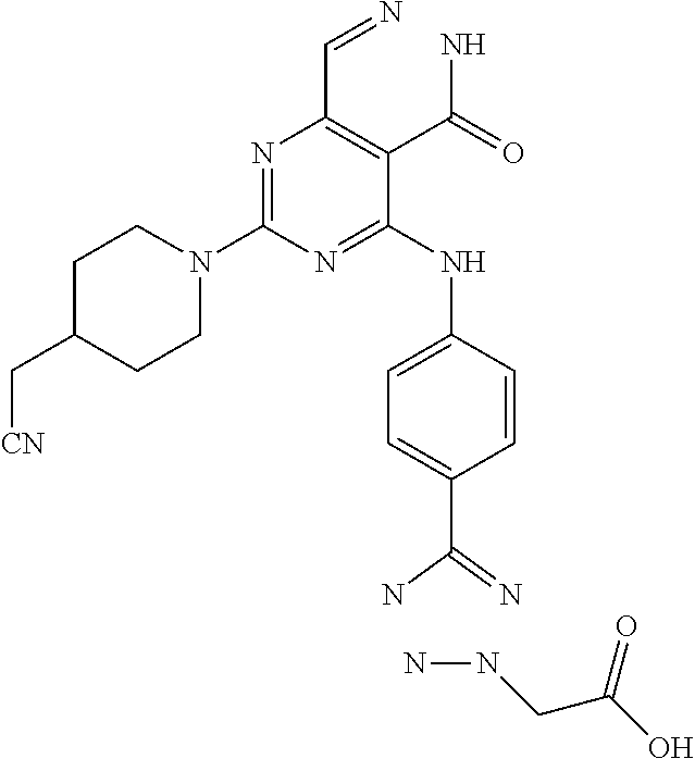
NNCC(O)=O.N1=C(N2CCC(C[CN])CC2)N=C(NC2=CC=C(C(N)=N)C=C2)C(C(N)=O)=C1C=N
